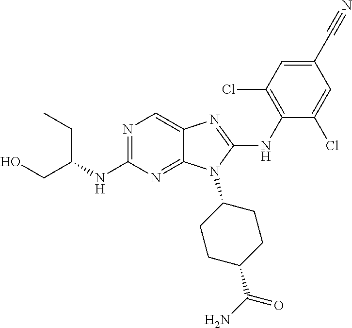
N1=C(NC(CO)CC)N=C2C(=C1)N=C(NC1=C(Cl)C=C(C#N)C=C1Cl)N2C1CCC(C(N)=O)CC1
